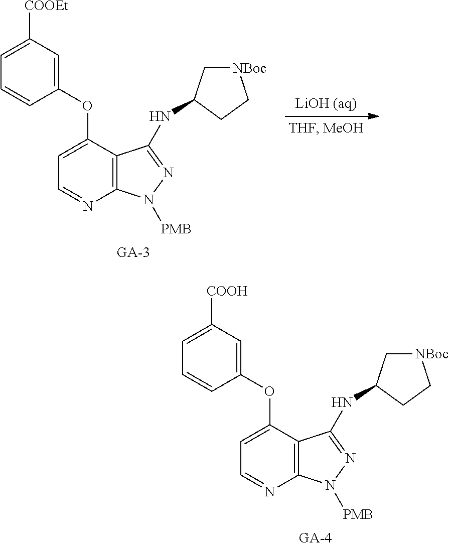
C12=C(C(OC3=CC([COOEt])=CC=C3)=CC=N1)C(NC1C[NBoc]CC1)=NN2[PMB].C12=C(C(OC3=CC([COOH])=CC=C3)=CC=N1)C(NC1C[NBoc]CC1)=NN2[PMB]
